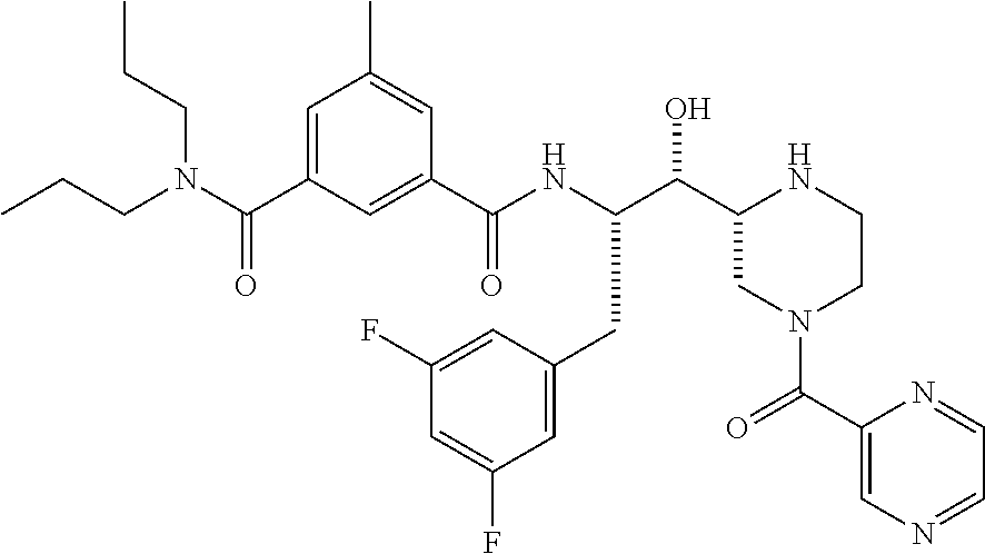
N1(C(C2=CN=CC=N2)=O)CC(C(C(NC(C2=CC(C(=O)N(CCC)CCC)=CC(C)=C2)=O)CC2=CC(F)=CC(F)=C2)O)NCC1
